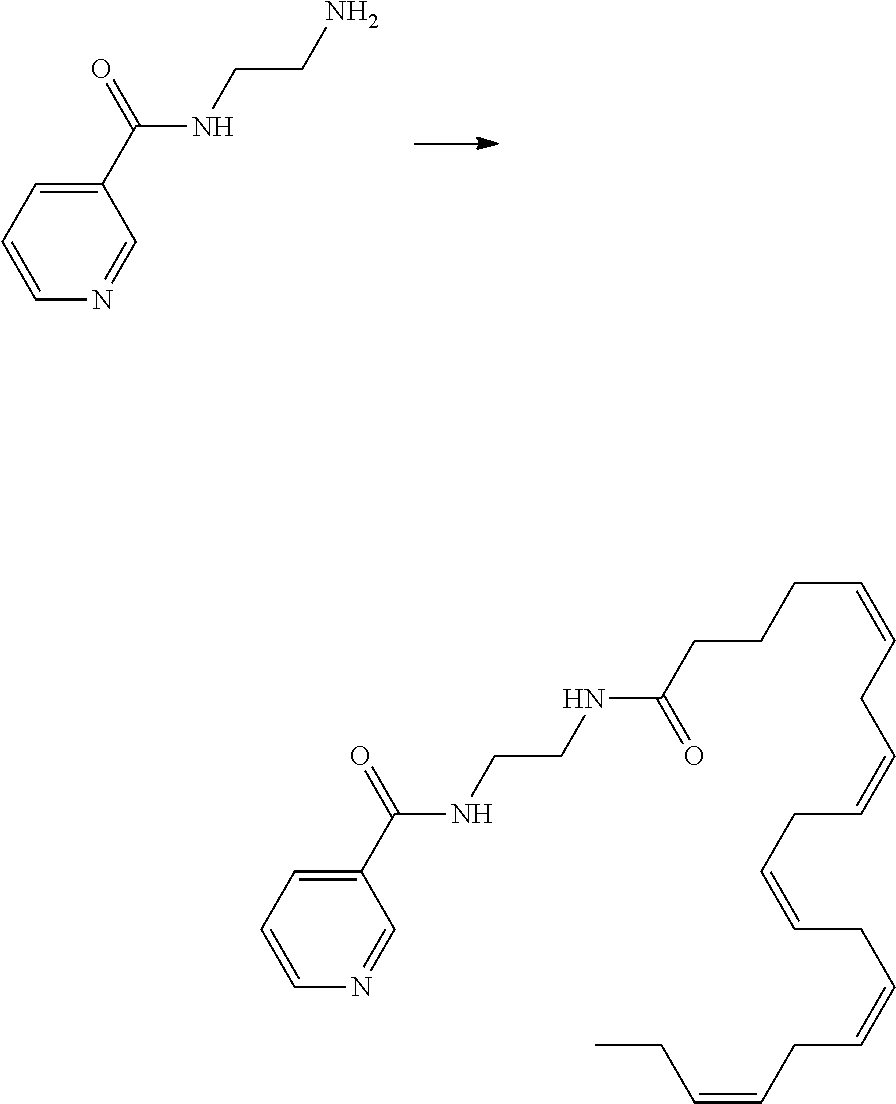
C1(C(=O)NCCN)=CC=CN=C1.C1(C(=O)NCCNC(CCCC=CCC=CCC=CCC=CCC=CCC)=O)=CC=CN=C1
